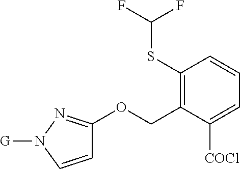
C1(SC(F)F)=C(COC2=NN([G])C=C2)C([COCl])=CC=C1
